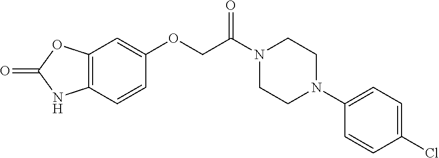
C12=C(C=CC(OCC(N3CCN(C4=CC=C(Cl)C=C4)CC3)=O)=C1)NC(=O)O2
